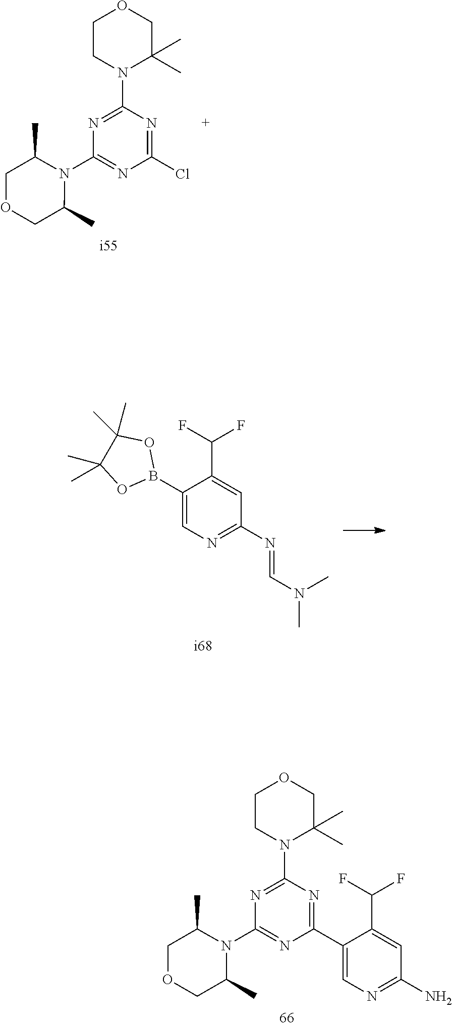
C1CN(C2=NC(N3C(C)COCC3C)=NC(Cl)=N2)C(C)(C)CO1.C1(B2OC(C)(C)C(C)(C)O2)=CN=C(N=CN(C)C)C=C1C(F)F.C1CN(C2=NC(N3C(C)COCC3C)=NC(C3=CN=C(N)C=C3C(F)F)=N2)C(C)(C)CO1
